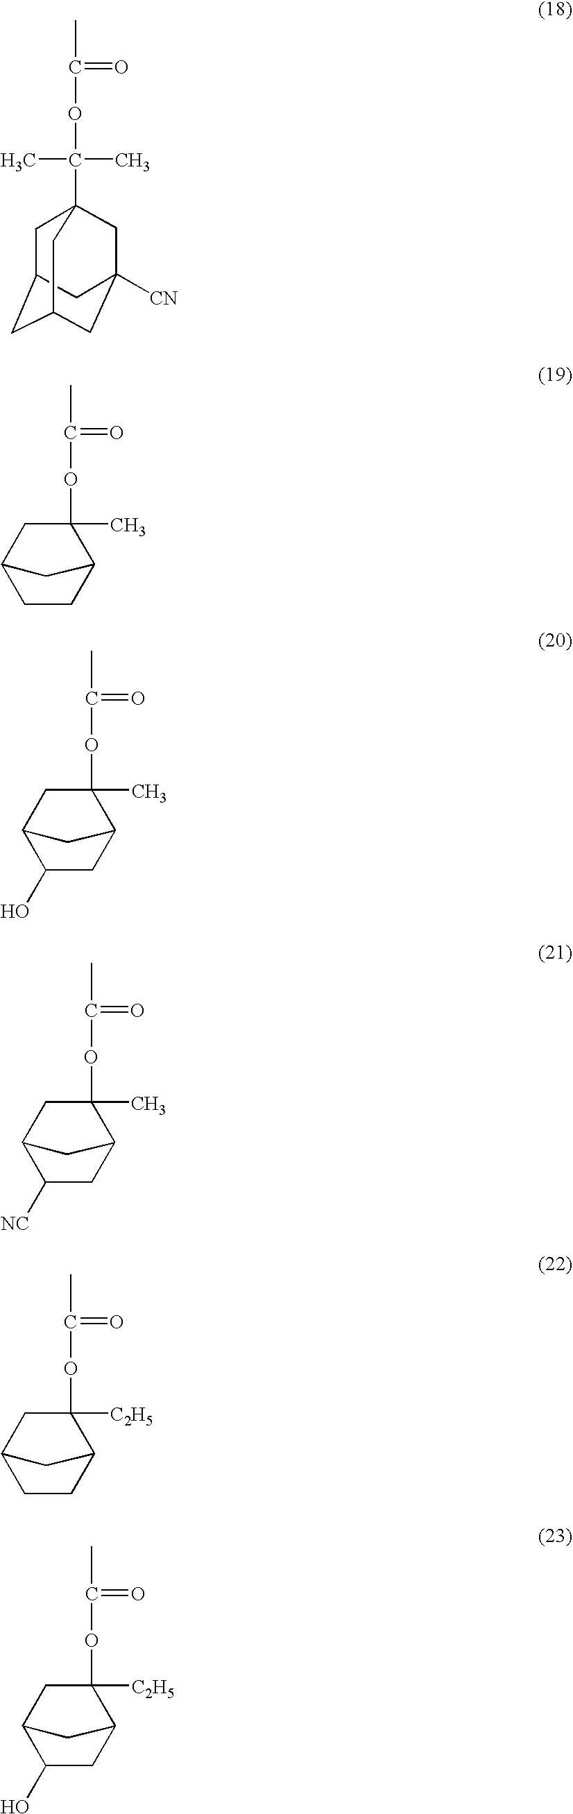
C(C)(C)(OC(C)=O)C12CC3CC(CC([CN])(C1)C3)C2.O(C(C)=O)C1(C)C2CCC(C1)C2.O(C(C)=O)C1(C)C2CC(O)C(C1)C2.O(C(C)=O)C1(C)C2CC([NC])C(C1)C2.O(C(C)=O)C1([C2H5])C2CCC(C1)C2.O(C(C)=O)C1([C2H5])C2CC(O)C(C1)C2
